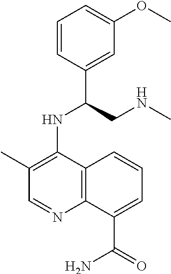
C1=CC(C(CNC)NC2=C(C)C=NC3=C2C=CC=C3C(=O)N)=CC(OC)=C1
